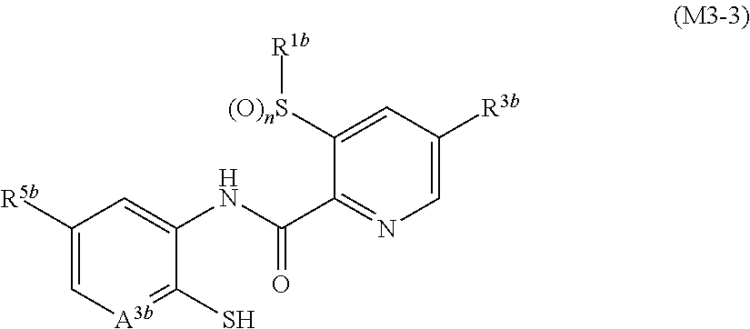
C1([R5b])=C[A3b]=C(S)C(NC(C2=NC=C([R3b])C=C2[(O)nS][R1b])=O)=C1
